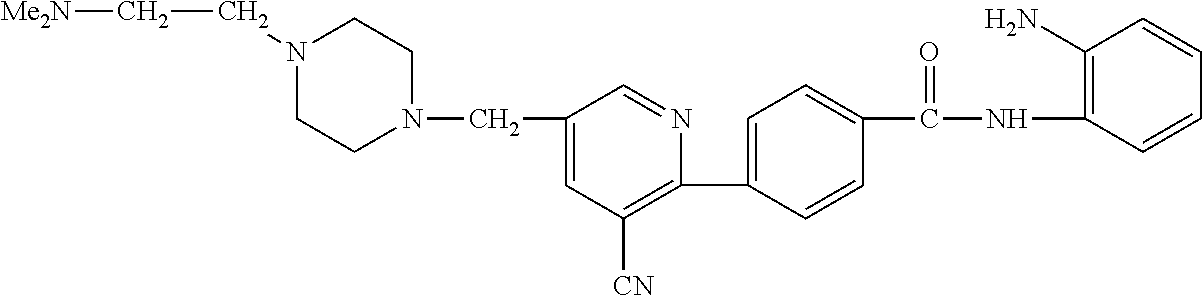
C(C1=CC([CN])=C(C2=CC=C(C(NC3=C(N)C=CC=C3)=O)C=C2)N=C1)N1CCN(CC[Me2N])CC1
